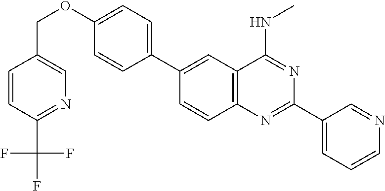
C1(C2=CC3=C(C=C2)N=C(C2=CC=CN=C2)N=C3NC)=CC=C(OCC2=CN=C(C(F)(F)F)C=C2)C=C1
